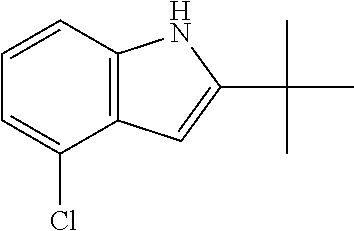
C12=C(C=CC=C1Cl)NC(C(C)(C)C)=C2
